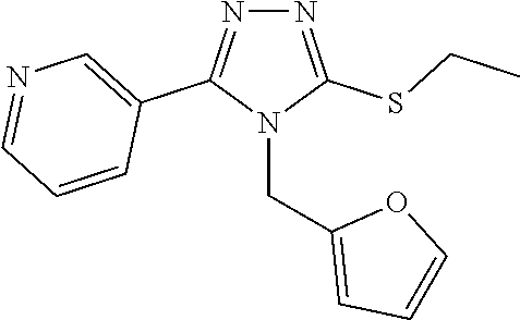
N1=C(SCC)N(CC2=CC=CO2)C(C2=CN=CC=C2)=N1
